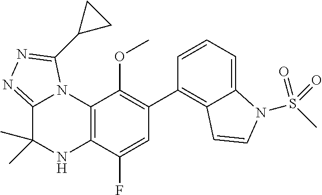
C1(C2=C3C(=CC=C2)N(S(C)(=O)=O)C=C3)=C(OC)C2=C(C(F)=C1)NC(C)(C)C1=NN=C(C3CC3)N21
